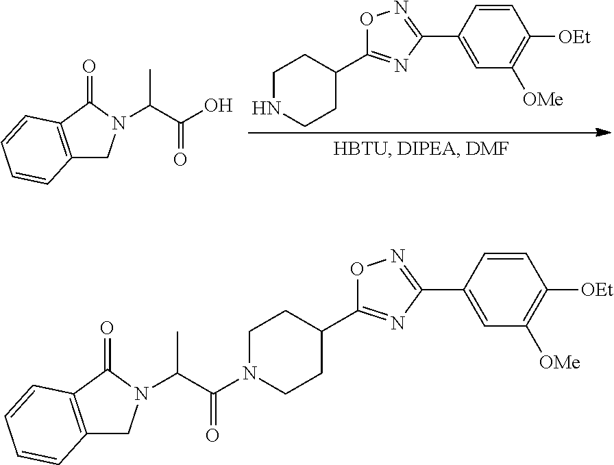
C12=C(C(=O)N(C(C)C(=O)O)C1)C=CC=C2.C1=CC(C2=NOC(C3CCNCC3)=N2)=CC([OMe])=C1[OEt].C1=CC(C2=NOC(C3CCN(C(C(N4CC5=C(C4=O)C=CC=C5)C)=O)CC3)=N2)=CC([OMe])=C1[OEt]
